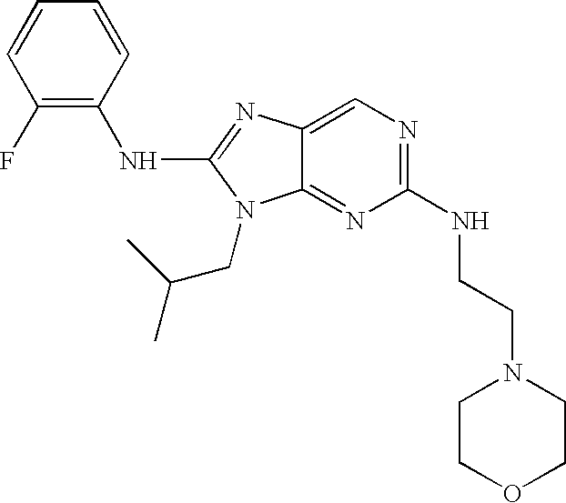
C1=CC(F)=C(NC2=NC3=CN=C(NCCN4CCOCC4)N=C3N2CC(C)C)C=C1
